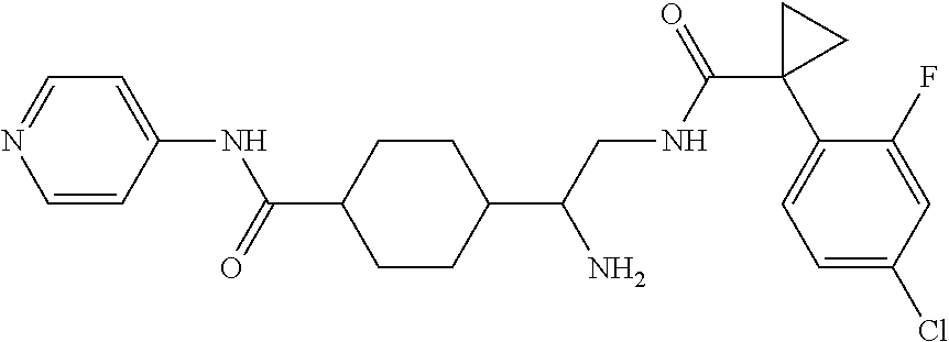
C1=CC(NC(=O)C2CCC(C(CNC(C3(C4=CC=C(Cl)C=C4F)CC3)=O)N)CC2)=CC=N1
